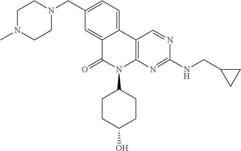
C1N(C)CCN(CC2=CC=C3C(=C2)C(=O)N(C2CCC(O)CC2)C2=C3C=NC(NCC3CC3)=N2)C1
